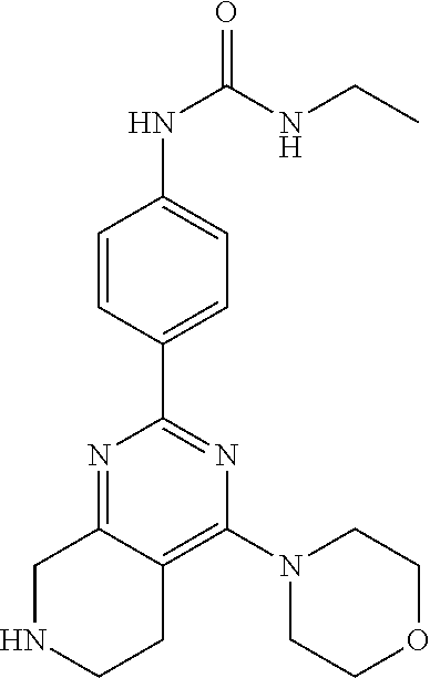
N1=C2C(=C(N3CCOCC3)N=C1C1=CC=C(NC(=O)NCC)C=C1)CCNC2
